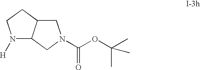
N1([H])C2C(CC1)CN(C(OC(C)(C)C)=O)C2
